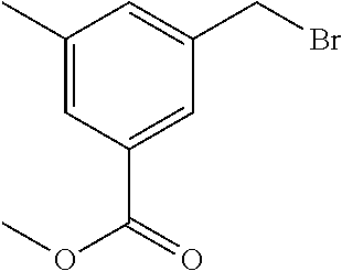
C1(C)=CC(C(OC)=O)=CC(CBr)=C1
